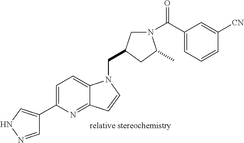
C1=NNC=C1C1=CC=C2C(=N1)C=CN2CC1CN(C(C2=CC=CC([CN])=C2)=O)C(C)C1
